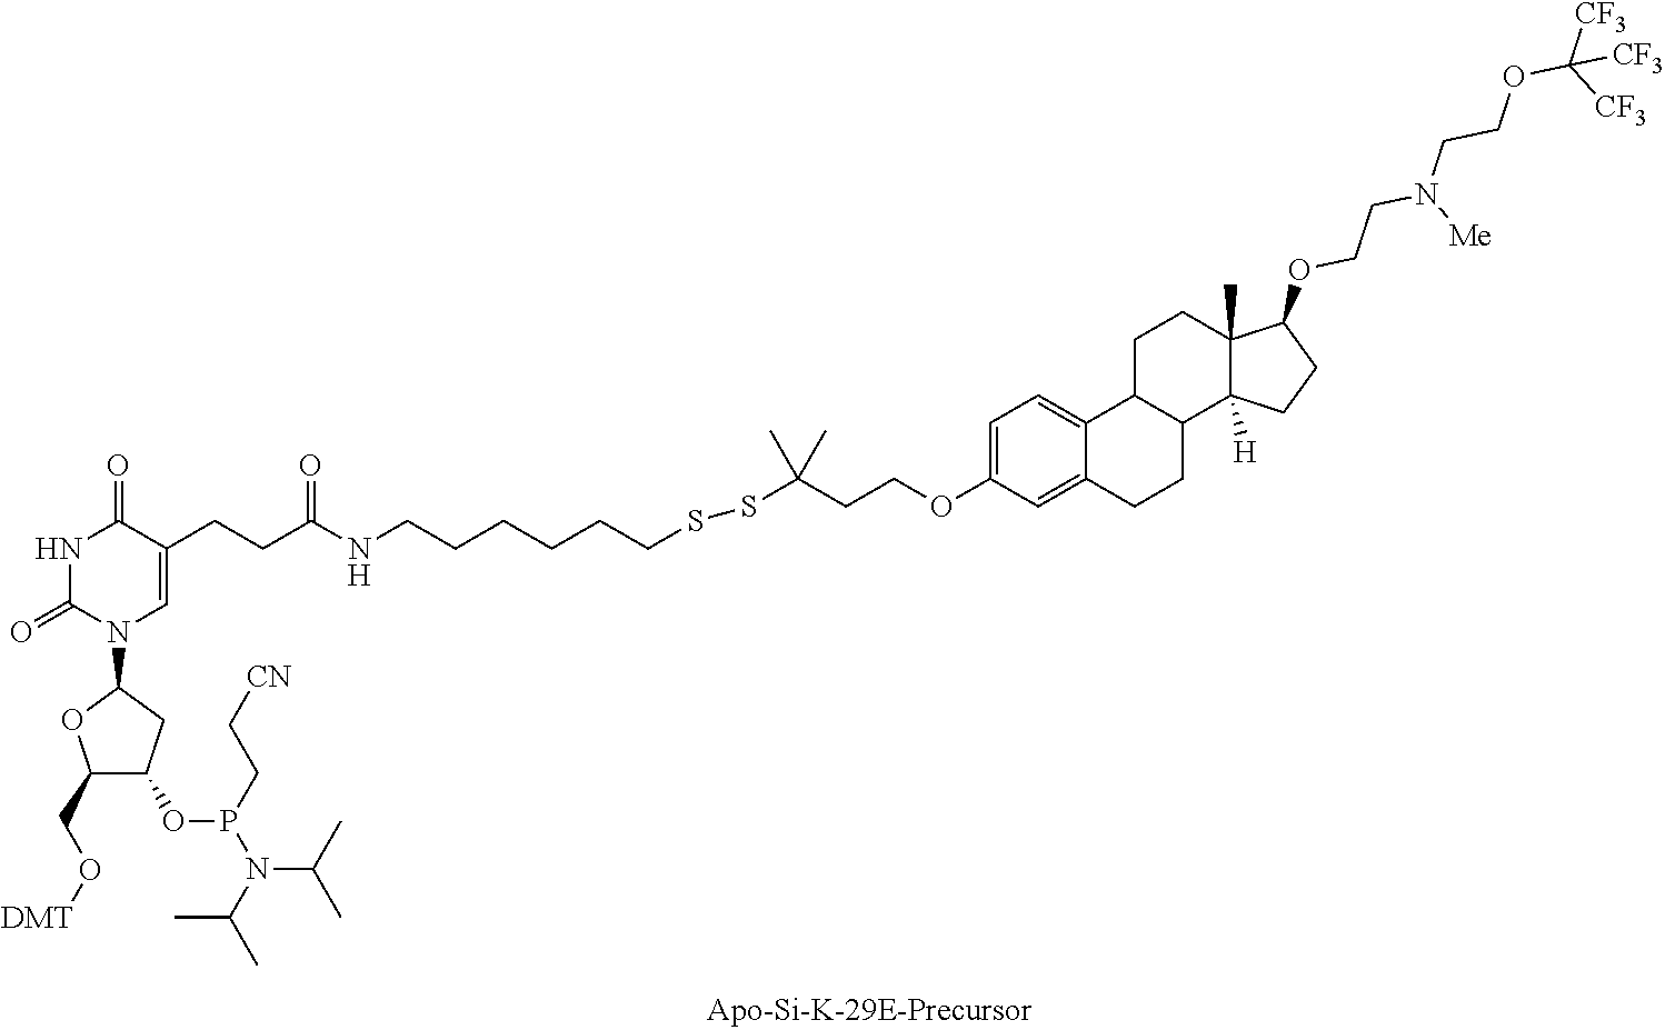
C(CCCCCSSC(CCOC1=CC=C2C(=C1)CCC1C2CCC2(C)C1([H])CCC2OCCN([Me])CCOC([CF3])([CF3])[CF3])(C)C)NC(CCC1=CN(C2OC(CO[DMT])C(OP(N(C(C)C)C(C)C)CC[CN])C2)C(=O)NC1=O)=O
